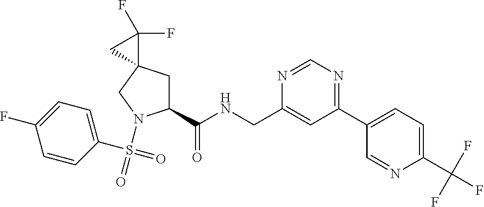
C1=CC(S(=O)(N2C(C(NCC3=CC(C4=CC=C(C(F)(F)F)N=C4)=NC=N3)=O)CC3(C2)C(F)(F)C3)=O)=CC=C1F
